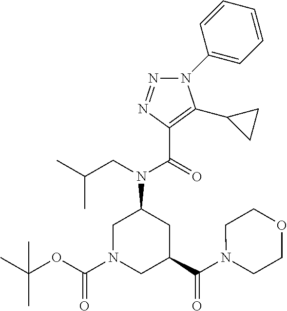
C1N(C(OC(C)(C)C)=O)CC(C(N2CCOCC2)=O)CC1N(CC(C)C)C(=O)C1=C(C2CC2)N(C2=CC=CC=C2)N=N1
